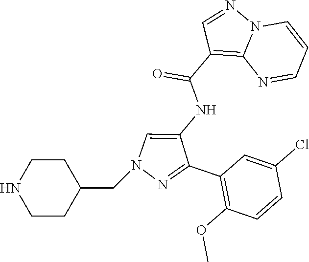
C1(NC(C2=C3N(N=C2)C=CC=N3)=O)=CN(CC2CCNCC2)N=C1C1=C(OC)C=CC(Cl)=C1
